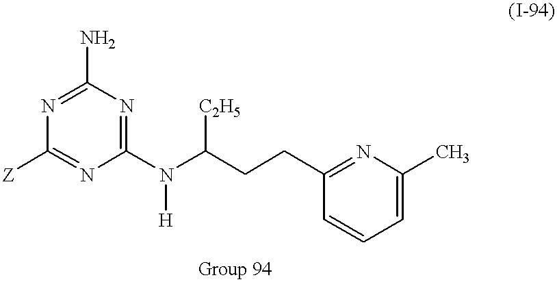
C1(N)=NC([Z])=NC(N(C(CCC2=NC(C)=CC=C2)[C2H5])[H])=N1
